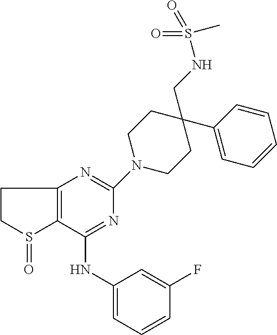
C1(NC2=CC=CC(F)=C2)=NC(N2CCC(CNS(=O)(=O)C)(C3=CC=CC=C3)CC2)=NC2=C1S(=O)CC2
